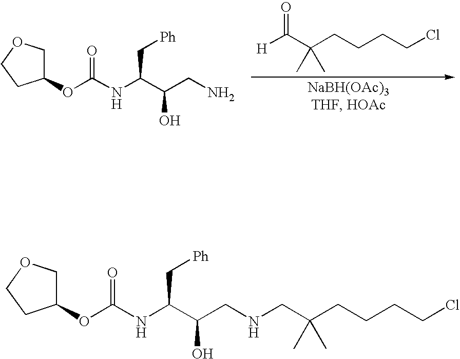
[H]C(C(CCCCCl)(C)C)=O.C1(OC(NC(C(CN)O)C[Ph])=O)COCC1.C1(OC(NC(C(CNCC(CCCCCl)(C)C)O)C[Ph])=O)COCC1
